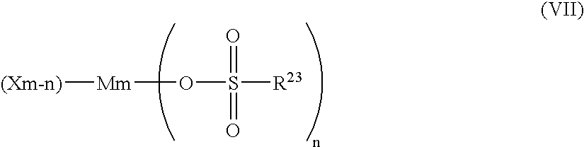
[(Xm-n)][Mm]OS([R23])(=O)=O
